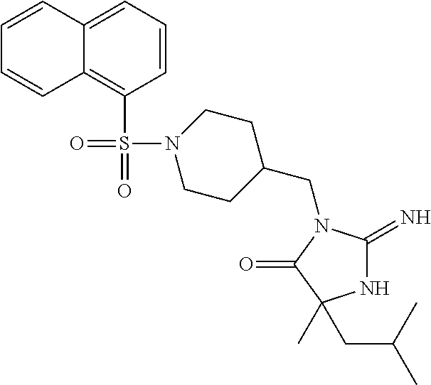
N1C(=N)N(CC2CCN(S(=O)(C3=C4C(=CC=C3)C=CC=C4)=O)CC2)C(=O)C1(CC(C)C)C
